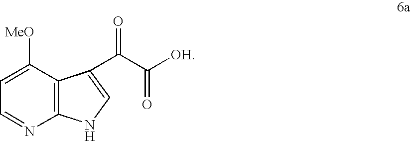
C12=C(C([MeO])=CC=N1)C(C(C([OH])=O)=O)=CN2
